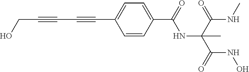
C(C#CC#CC1=CC=C(C(=O)NC(C(NC)=O)(C(=O)NO)C)C=C1)O
